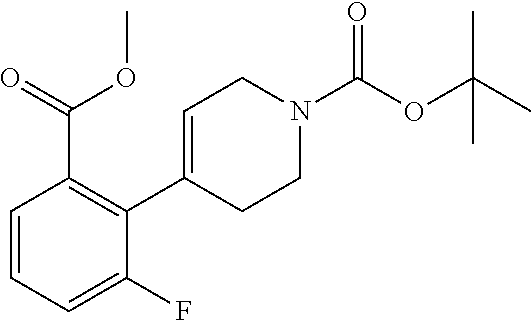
C1=CC=C(F)C(C2=CCN(C(OC(C)(C)C)=O)CC2)=C1C(=O)OC
